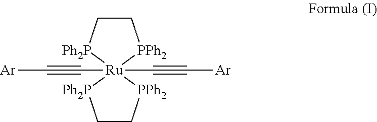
C1C[Ph2P][Ru]2(C#C[Ar])(C#C[Ar])([PPh2]1)[Ph2P]CC[PPh2]2
